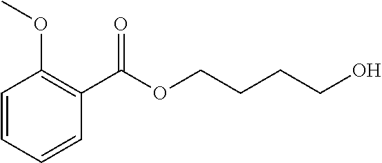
C1=CC=CC(C(OCCCCO)=O)=C1OC
